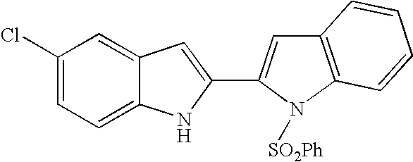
C1(Cl)=CC=C2C(=C1)C=C(C1=CC3=C(N1[SO2Ph])C=CC=C3)N2
